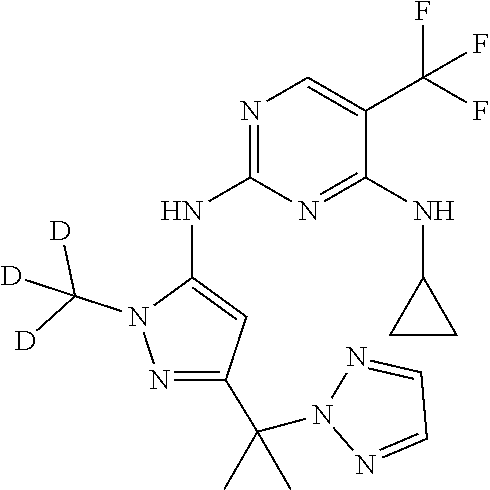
N1(C([D])([D])[D])N=C(C(C)(C)N2N=CC=N2)C=C1NC1=NC=C(C(F)(F)F)C(NC2CC2)=N1
